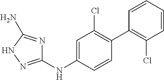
C1(NC2=CC(Cl)=C(C3=C(Cl)C=CC=C3)C=C2)=NNC(N)=N1
